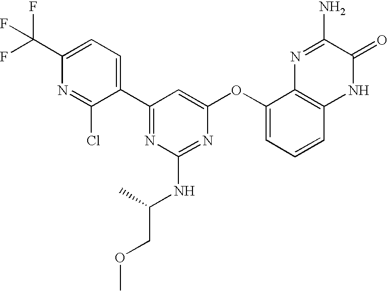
C1(C(F)(F)F)=CC=C(C2=NC(NC(COC)C)=NC(OC3=CC=CC4=C3N=C(N)C(=O)N4)=C2)C(Cl)=N1
